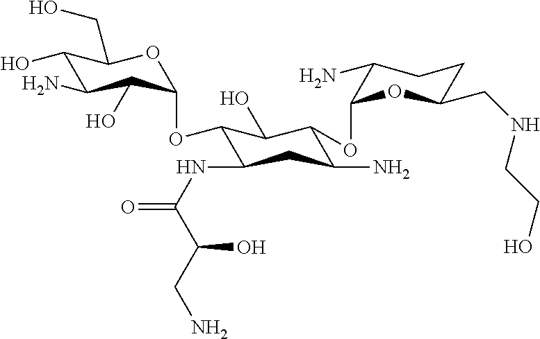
C1(O)C(N)C(O)C(OC2C(NC(=O)C(CN)O)CC(N)C(OC3C(N)CCC(CNCCO)O3)C2O)OC1CO
